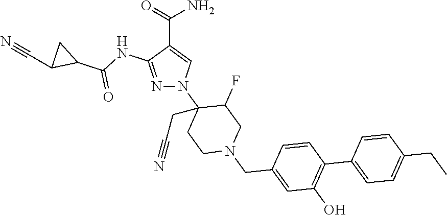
C(C1=CN(C2(CC#N)CCN(CC3=CC(O)=C(C4=CC=C(CC)C=C4)C=C3)CC2F)N=C1NC(C1CC1C#N)=O)(=O)N
